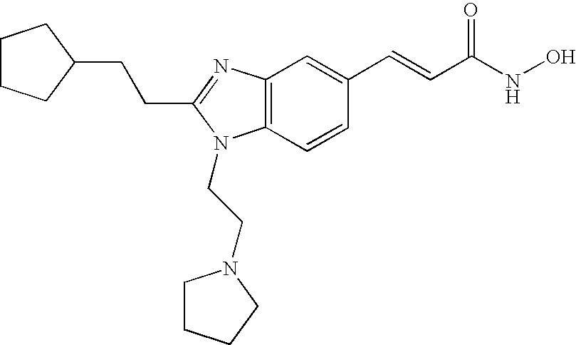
C(C1=NC2=C(C=CC(C=CC(NO)=O)=C2)N1CCN1CCCC1)CC1CCCC1
